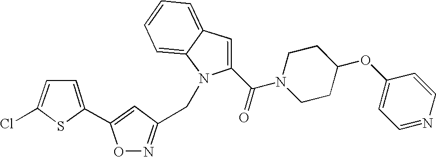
C1=C(C2=CC(CN3C(C(N4CCC(OC5=CC=NC=C5)CC4)=O)=CC4=CC=CC=C43)=NO2)SC(Cl)=C1
